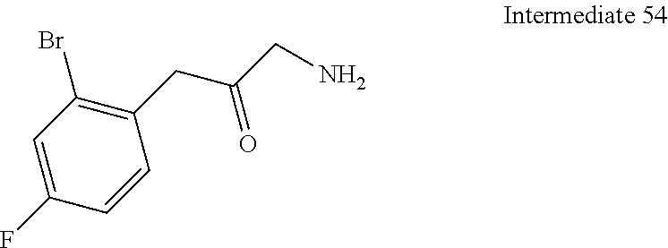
C1=C(F)C=CC(CC(CN)=O)=C1Br
